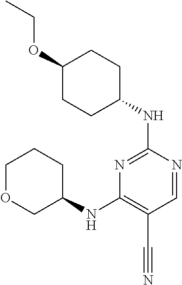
C1OCC(NC2=C(C#N)C=NC(NC3CCC(OCC)CC3)=N2)CC1
